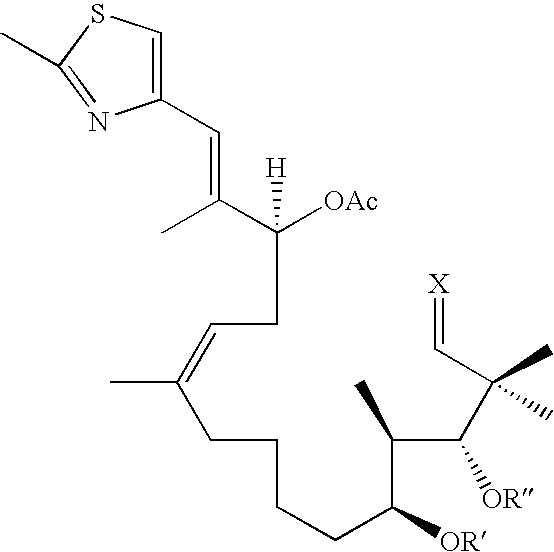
C([OAc])([H])(CC=C(CCCCC(C(C(C(C)(C)C=[X])[OR])C)[OR])C)C(C)=CC1=CSC(C)=N1
